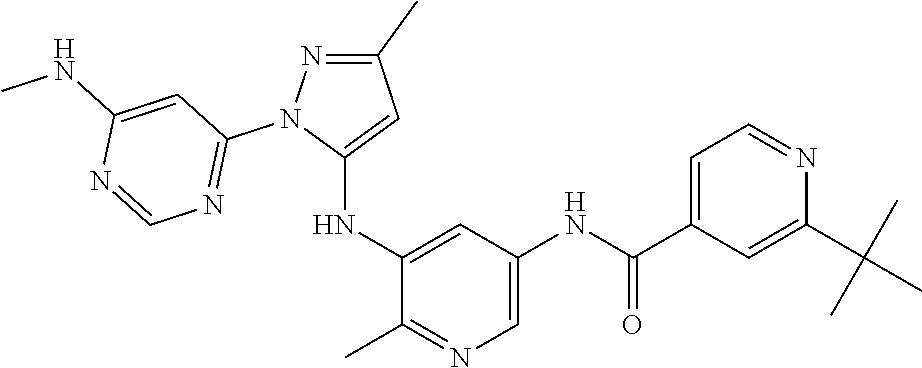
C1(C)=NN(C2=NC=NC(NC)=C2)C(NC2=CC(NC(C3=CC=NC(C(C)(C)C)=C3)=O)=CN=C2C)=C1
